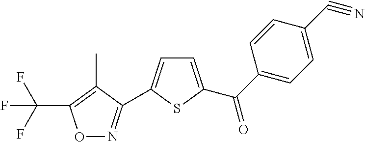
FC(F)(F)C1=C(C)C(C2=CC=C(C(=O)C3=CC=C(C#N)C=C3)S2)=NO1
